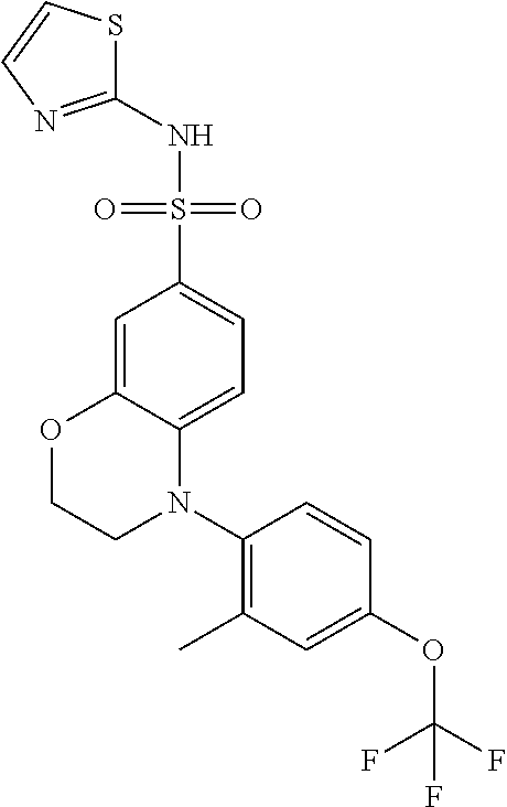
C1=C2C(=CC=C1S(=O)(=O)NC1=NC=CS1)N(C1=C(C)C=C(OC(F)(F)F)C=C1)CCO2
